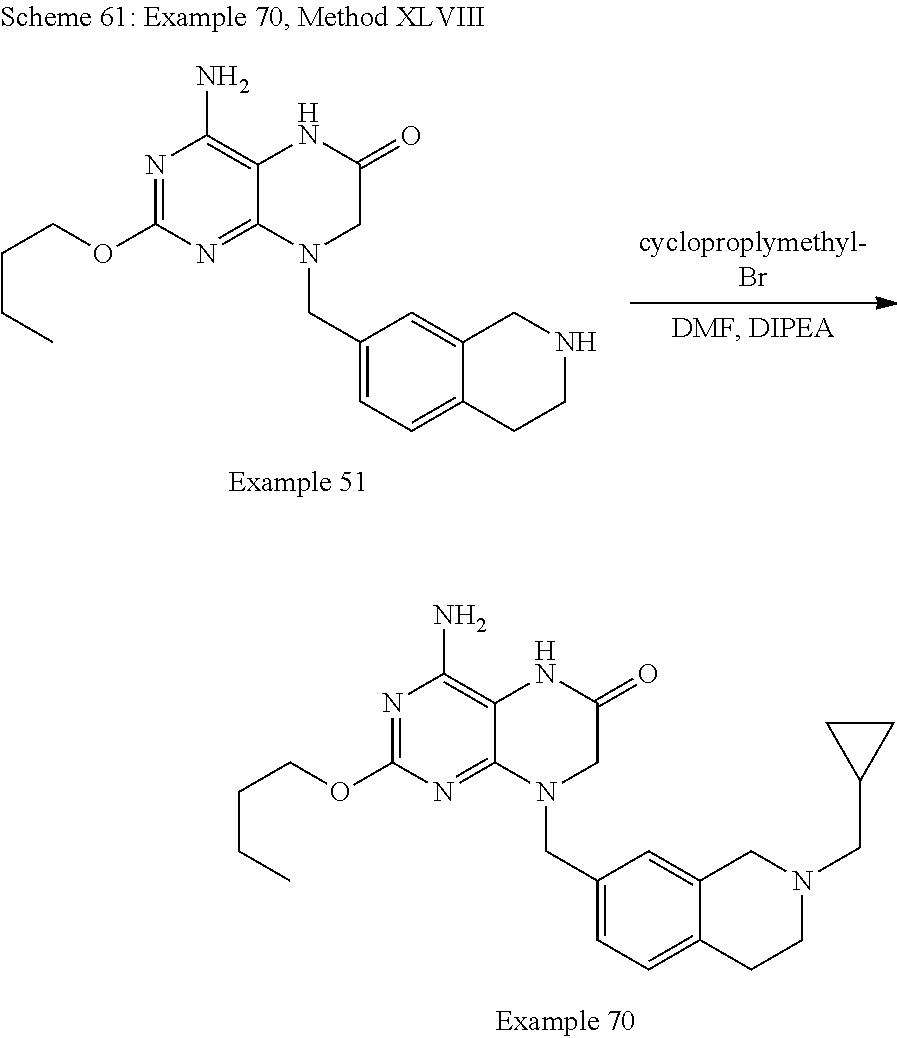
N1=C(OCCCC)N=C2C(=C1N)NC(=O)CN2CC1=CC=C2C(=C1)CNCC2.N1=C(OCCCC)N=C2C(=C1N)NC(=O)CN2CC1=CC=C2C(=C1)CN(CC1CC1)CC2
